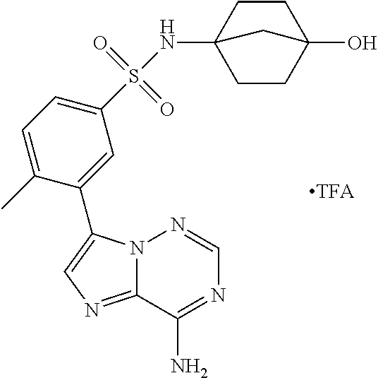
N12C(=NC=C1C1=CC(S(=O)(=O)NC34CCC(O)(CC3)C4)=CC=C1C)C(N)=NC=N2
